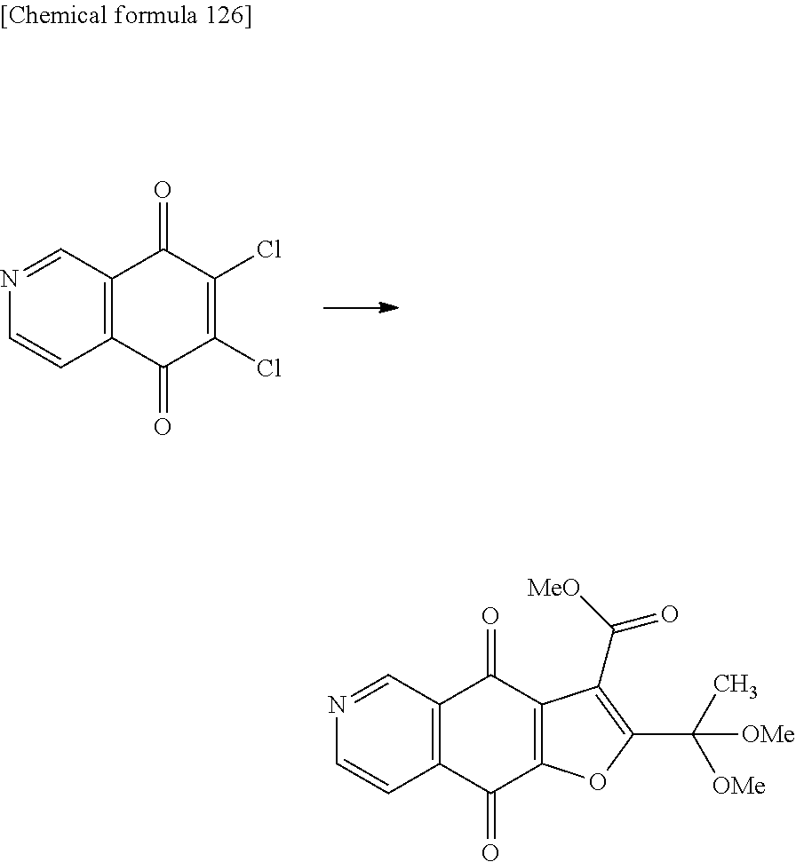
C12=C(C(=O)C(Cl)=C(Cl)C1=O)C=CN=C2.C12=C(C(=O)C3=C(C1=O)C(C([MeO])=O)=C(C(C)([OMe])[OMe])O3)C=CN=C2
